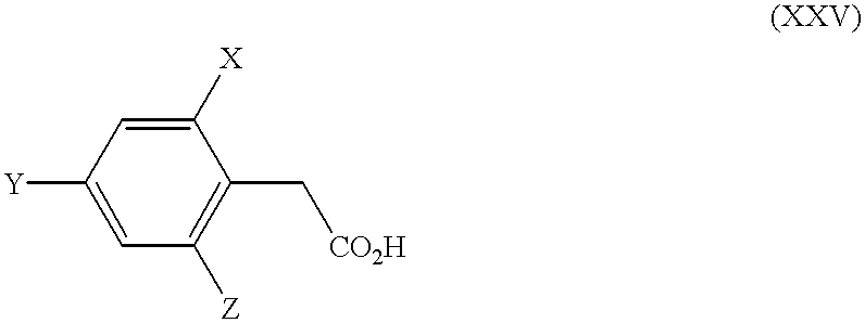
C1=C([Y])C=C([X])C(C[CO2H])=C1[Z]
